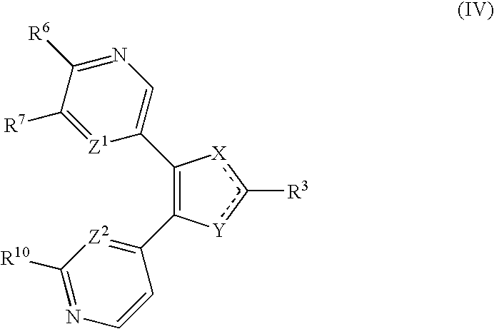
C1(C2=CN=C([R6])C([R7])=[Z1]2)=C(C2=[Z2]C([R10])=NC=C2)[Y]c([R3])[X]1
